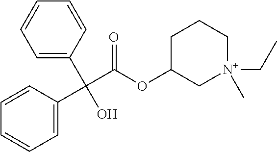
C1=C(C(C2=CC=CC=C2)(C(OC2C[N+](CC)(C)CCC2)=O)O)C=CC=C1
